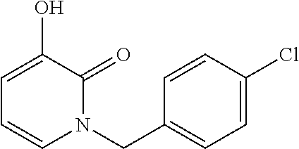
C1=CC(Cl)=CC=C1CN1C=CC=C(O)C1=O
